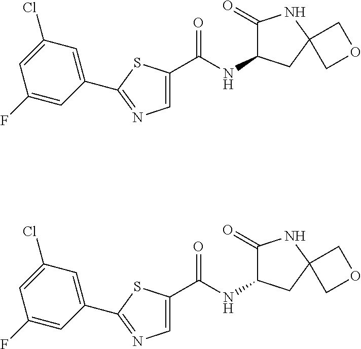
C1=C(C(=O)NC2C(=O)NC3(C2)COC3)SC(C2=CC(Cl)=CC(F)=C2)=N1.C1=C(C(=O)NC2C(=O)NC3(C2)COC3)SC(C2=CC(Cl)=CC(F)=C2)=N1
